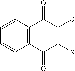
C1=CC2=C(C=C1)C(=O)C([X])=C([Q])C2=O
